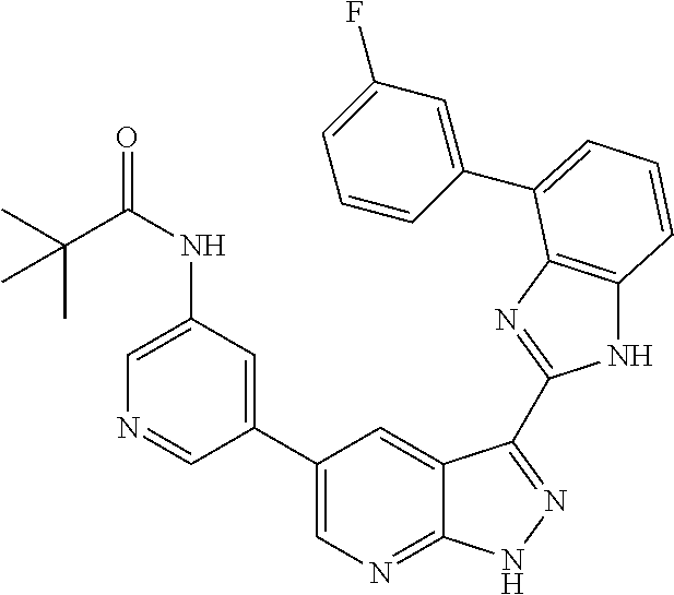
C1=C(NC(=O)C(C)(C)C)C=C(C2=CN=C3C(=C2)C(C2=NC4=C(N2)C=CC=C4C2=CC(F)=CC=C2)=NN3)C=N1
